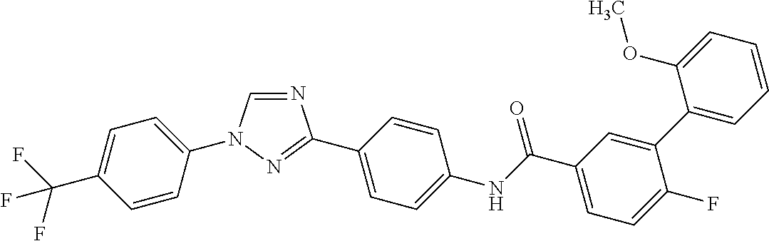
C1=CC(N2C=NC(C3=CC=C(NC(C4=CC=C(F)C(C5=CC=CC=C5OC)=C4)=O)C=C3)=N2)=CC=C1C(F)(F)F
